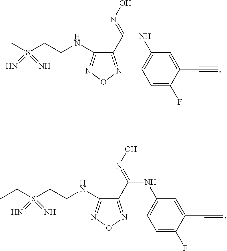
C1=C(F)C(C#C)=CC(NC(=NO)C2=NON=C2NCCS(C)(=N)=N)=C1.C1=C(F)C(C#C)=CC(NC(=NO)C2=NON=C2NCCS(CC)(=N)=N)=C1
